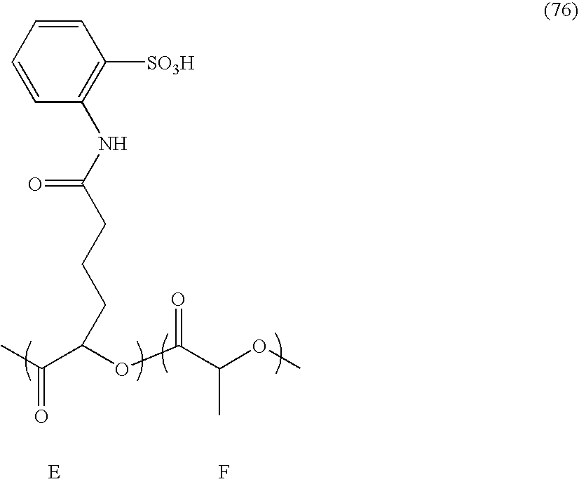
CC(=O)C(OC(C(OC)C)=O)CCCC(NC1=C([SO3H])C=CC=C1)=O.F.[E]
